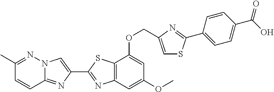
C1(C)=NN2C(=NC(C3=NC4=C(S3)C(OCC3=CSC(C5=CC=C(C(O)=O)C=C5)=N3)=CC(OC)=C4)=C2)C=C1
